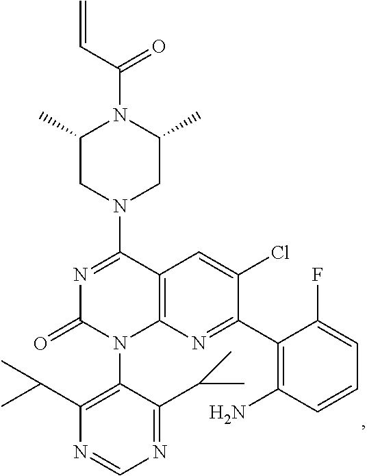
C12=C(N=C(C3=C(N)C=CC=C3F)C(Cl)=C1)N(C1=C(C(C)C)N=CN=C1C(C)C)C(=O)N=C2N1CC(C)N(C(C=C)=O)C(C)C1
